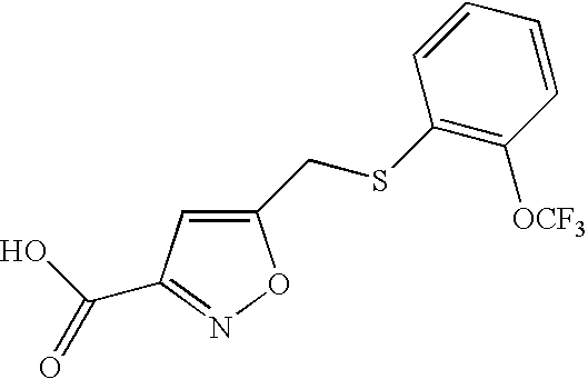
C1(CSC2=C([OCF3])C=CC=C2)=CC(C(O)=O)=NO1
